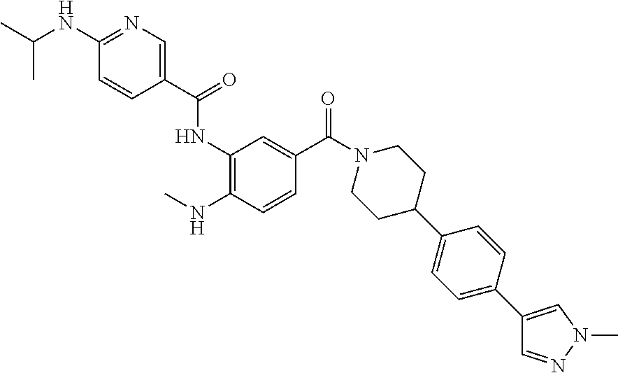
C1(C(=O)NC2=C(NC)C=CC(C(=O)N3CCC(C4=CC=C(C5=CN(C)N=C5)C=C4)CC3)=C2)=CN=C(NC(C)C)C=C1
